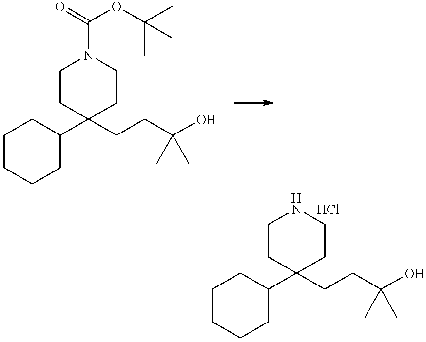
C1CCCC(C2(CCC(O)(C)C)CCN(C(=O)OC(C)(C)C)CC2)C1.C1CCCC(C2(CCC(O)(C)C)CCNCC2)C1
